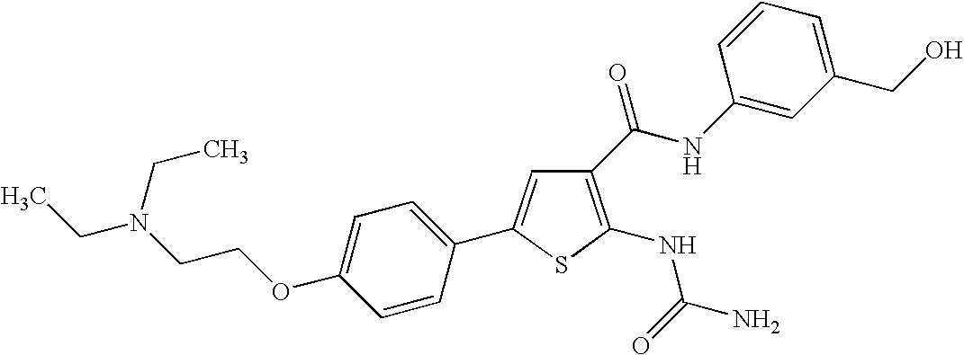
C1=C(OCCN(CC)CC)C=CC(C2=CC(C(NC3=CC(CO)=CC=C3)=O)=C(NC(=O)N)S2)=C1
